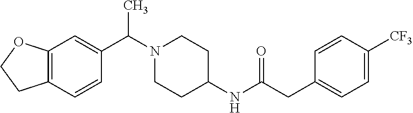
C12=C(C=CC(C(N3CCC(NC(CC4=CC=C([CF3])C=C4)=O)CC3)C)=C1)CCO2
